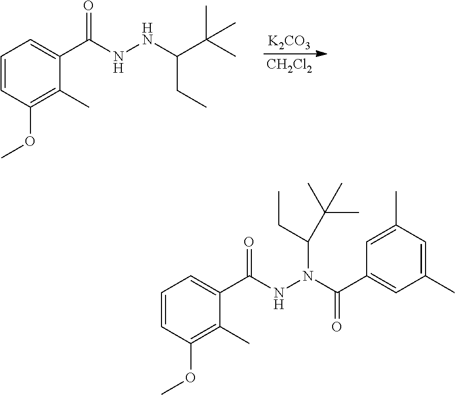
[K2CO3].[CH2Cl2].C1=CC(OC)=C(C)C(C(NNC(CC)C(C)(C)C)=O)=C1.C1=CC(OC)=C(C)C(C(NN(C(C2=CC(C)=CC(C)=C2)=O)C(CC)C(C)(C)C)=O)=C1
